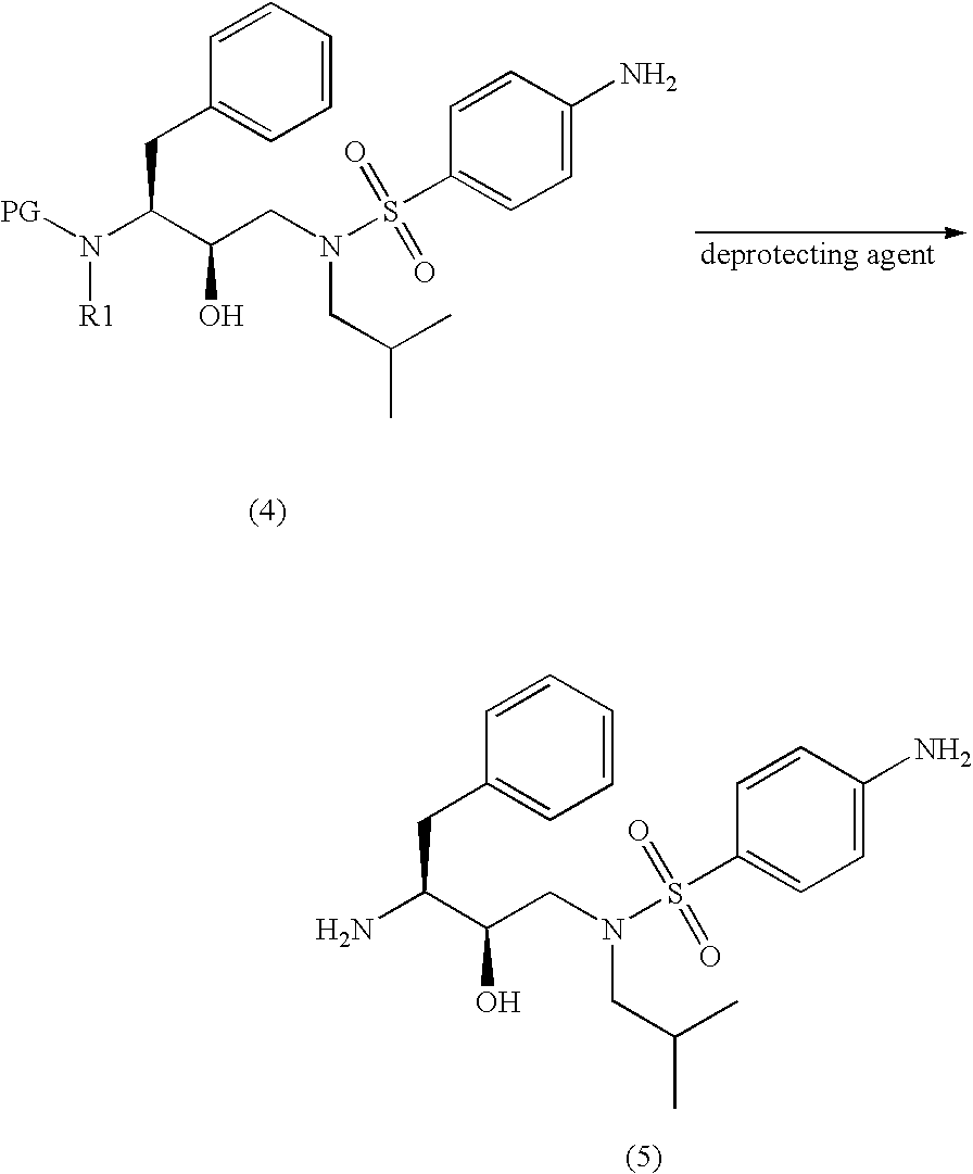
C1=CC=CC=C1CC(N([PG])[R1])C(CN(CC(C)C)S(C1=CC=C(N)C=C1)(=O)=O)O.C1=CC=CC=C1CC(N)C(CN(CC(C)C)S(C1=CC=C(N)C=C1)(=O)=O)O
